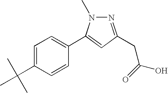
C1=C(C(C)(C)C)C=CC(C2=CC(CC(O)=O)=NN2C)=C1
